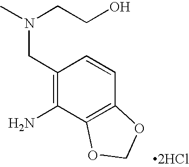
C1(CN(C)CCO)=C(N)C2=C(C=C1)OCO2.[2HCl]
